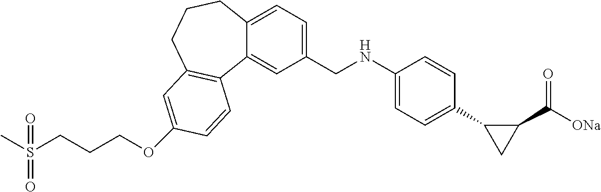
O(C1=CC2=C(C3=CC(CNC4=CC=C(C5CC5C(=O)[ONa])C=C4)=CC=C3CCC2)C=C1)CCCS(C)(=O)=O
